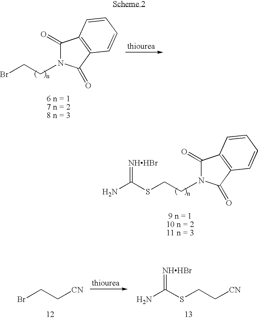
C1(=O)N(CCSC(N)=[NHHBr])C(=O)C2=C1C=CC=C2.C1(=O)N(CCBr)C(=O)C2=C1C=CC=C2.C(CSC(N)=[NHHBr])[CN].[CN]CCBr
